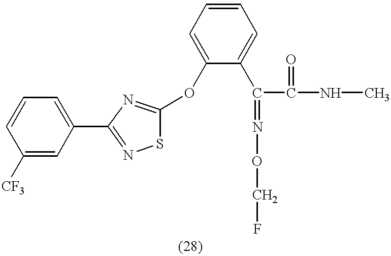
C1=CC=C(C2=NSC(OC3=CC=CC=C3C(C(=O)NC)=NOCF)=N2)C=C1[CF3]
